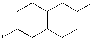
C12C(CCC(*)C1)CC(*)CC2
